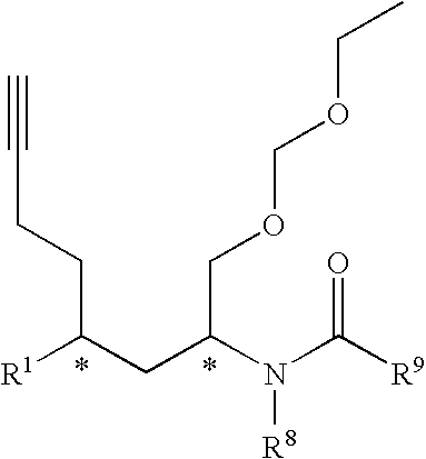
[R1]C(CC(N(C([R9])=O)[R8])COCOCC)CCC#C
